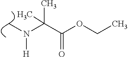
C(C(OCC)=O)(N([H])C)(C)C
